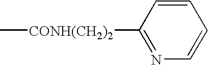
C[CONH(CH2)2]C1=NC=CC=C1
